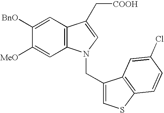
C1([MeO])=CC2=C(C=C1[BnO])C(C[COOH])=CN2CC1=CSC2=C1C=C(Cl)C=C2
